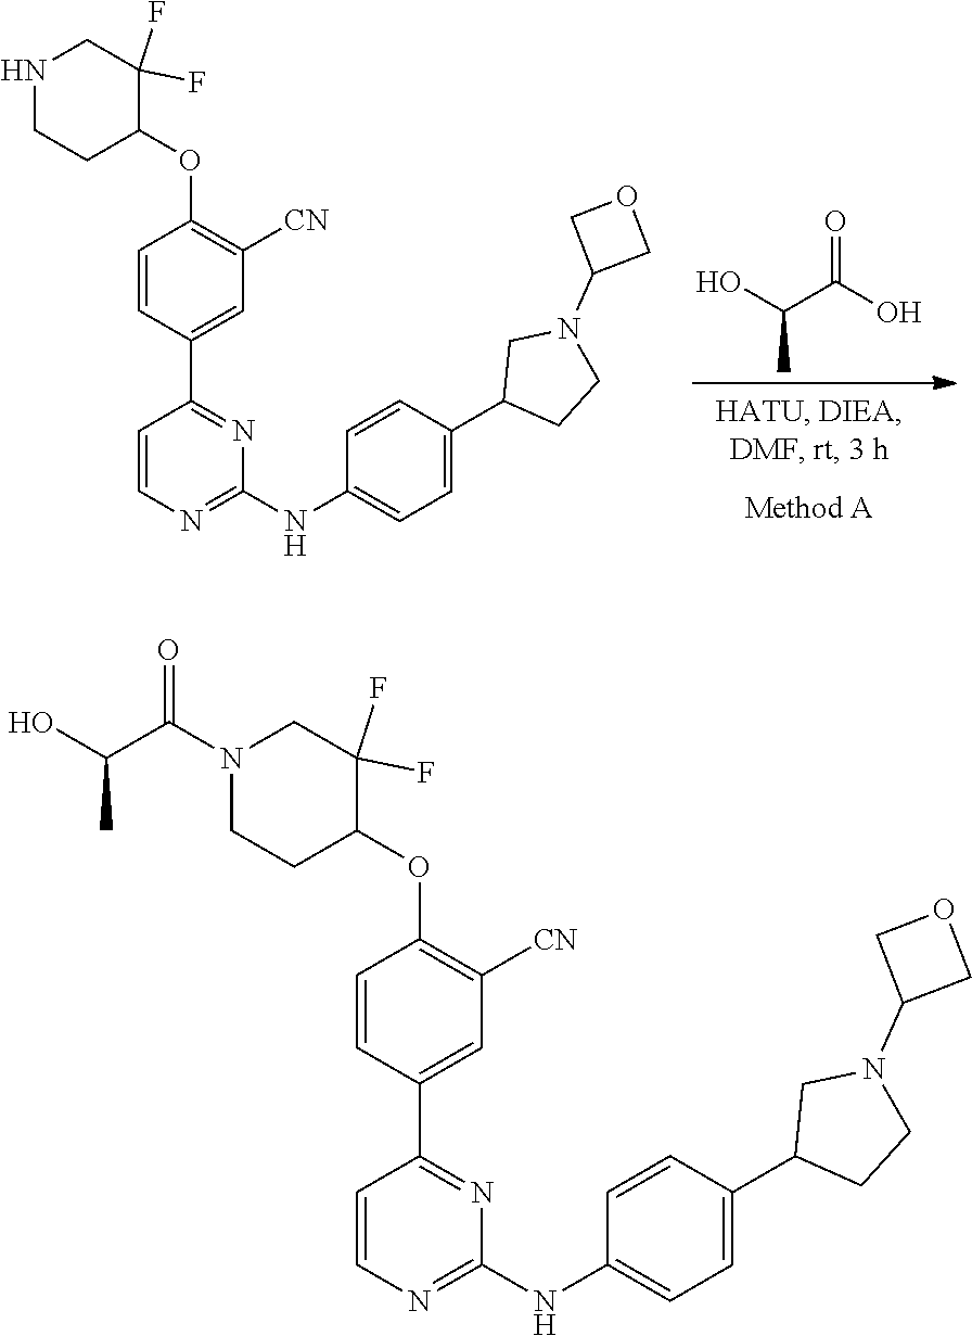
OC(C(C)O)=O.C1=CN=C(NC2=CC=C(C3CCN(C4COC4)C3)C=C2)N=C1C1=CC([CN])=C(OC2CCNCC2(F)F)C=C1.C1=CN=C(NC2=CC=C(C3CCN(C4COC4)C3)C=C2)N=C1C1=CC([CN])=C(OC2CCN(C(C(O)C)=O)CC2(F)F)C=C1
